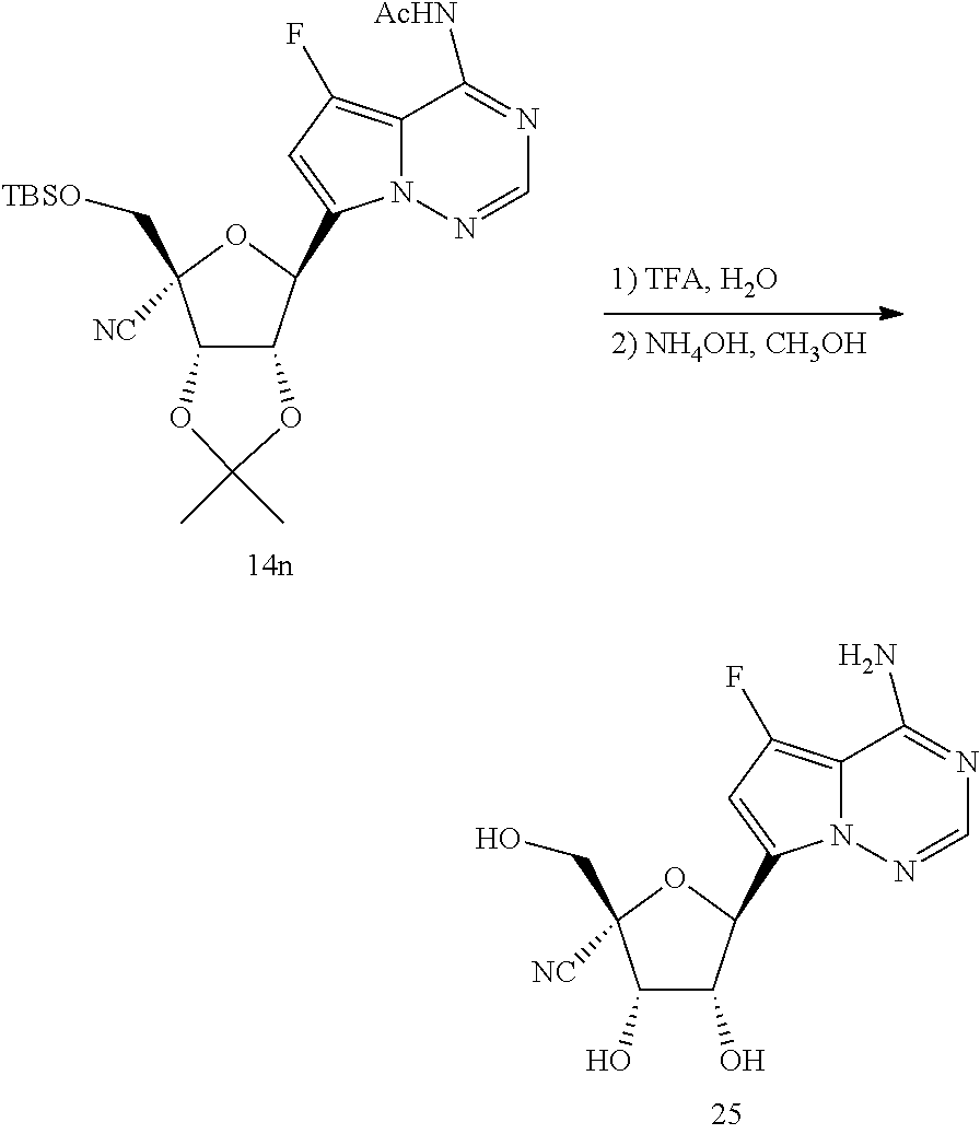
C12C(C(C3=CC(F)=C4N3N=CN=C4[AcHN])OC1(C[TBSO])[NC])OC(C)(C)O2.C1(O)C(O)C(C2=CC(F)=C3N2N=CN=C3N)OC1(CO)[NC]
